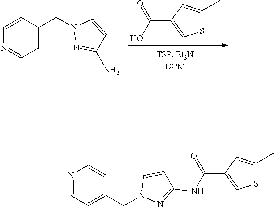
N1(CC2=CC=NC=C2)N=C(N)C=C1.C(O)(=O)C1=CSC(C)=C1.N1(CC2=CC=NC=C2)C=CC(NC(=O)C2=CSC(C)=C2)=N1
